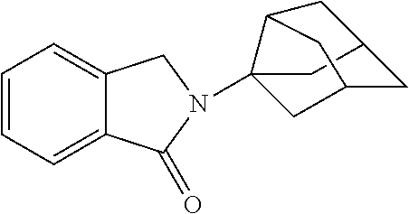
C1=CC=C2C(=C1)CN(C13CC4CC(C1)CC3C4)C2=O
